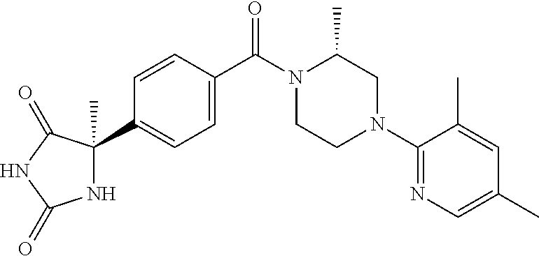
N1C(C)(C2=CC=C(C(N3CCN(C4=NC=C(C)C=C4C)CC3C)=O)C=C2)C(=O)NC1=O
